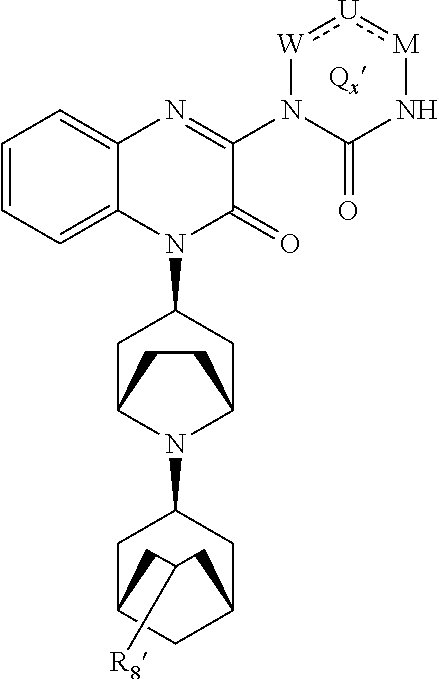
C1=C2C(=CC=C1)N=C(N1C(=O)N[M]:[U]:[W]1)C(=O)N2C1CC2N(C3CC4CC(C3)CC([R8])C4)C(C1)CC2
